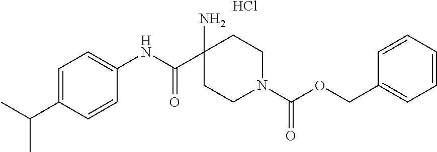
C1=C(C(C)C)C=CC(NC(C2(N)CCN(C(OCC3=CC=CC=C3)=O)CC2)=O)=C1.Cl
